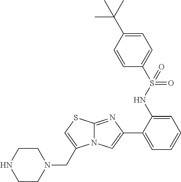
C1(C2=CC=CC=C2NS(C2=CC=C(C(C)(C)C)C=C2)(=O)=O)=CN2C(=N1)SC=C2CN1CCNCC1
